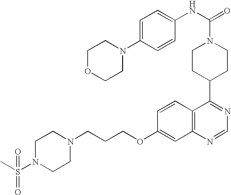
C1CC(C2=NC=NC3=C2C=CC(OCCCN2CCN(S(C)(=O)=O)CC2)=C3)CCN1C(=O)NC1=CC=C(N2CCOCC2)C=C1
